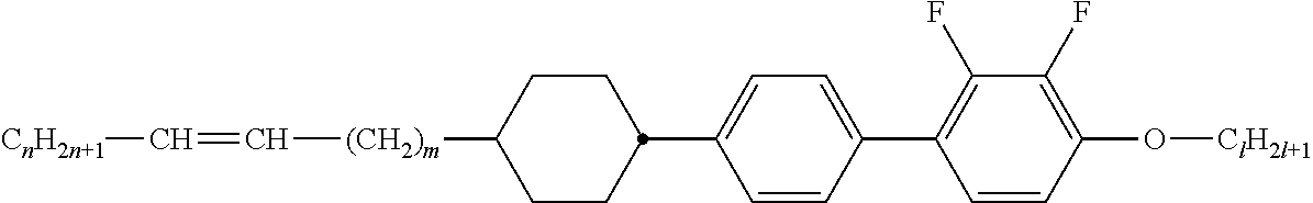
C1=C(C2=C(F)C(F)=C(O[ClH2l+1])C=C2)C=CC(C2CCC([(CH2)m]C=C[CnH2n+1])CC2)=C1
